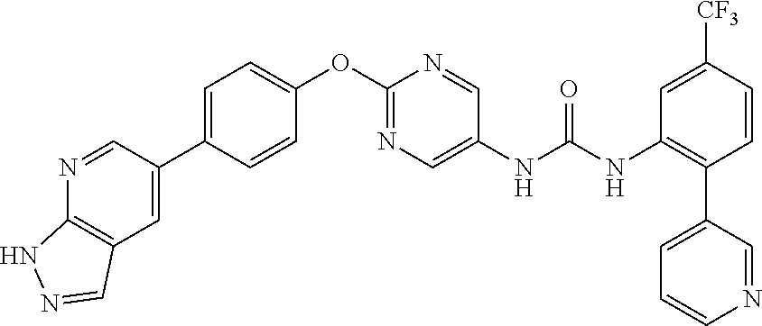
C1=C(C2=CC3=C(N=C2)NN=C3)C=CC(OC2=NC=C(NC(NC3=C(C4=CC=CN=C4)C=CC([CF3])=C3)=O)C=N2)=C1
